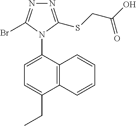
C12=C(C(N3C(Br)=NN=C3SCC(O)=O)=CC=C1CC)C=CC=C2
